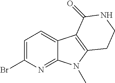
C12=NC(Br)=CC=C1C1=C(N2C)CCNC1=O
